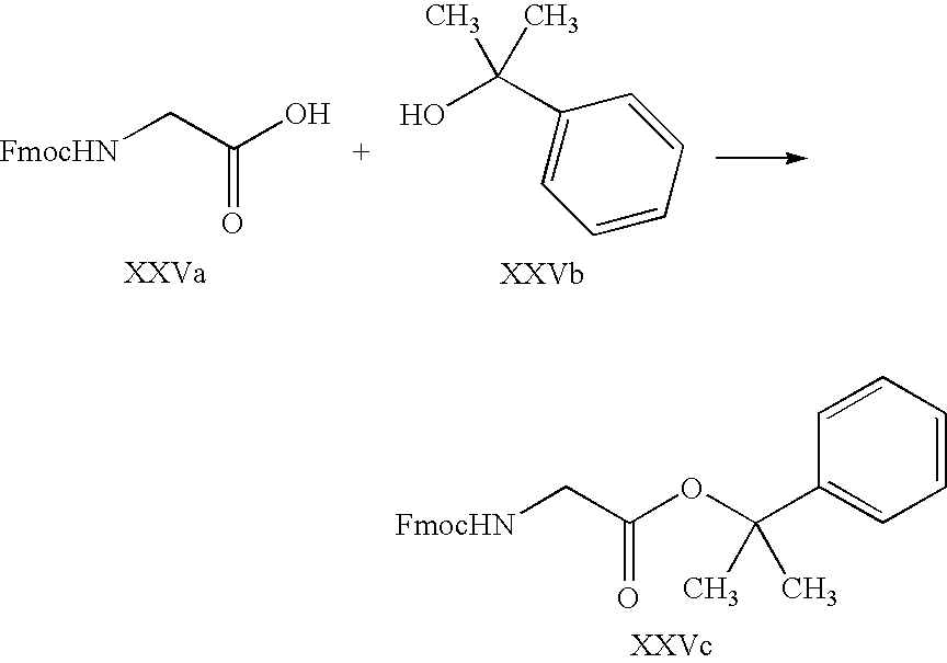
[FmocHN]CC(=O)OC(C1=CC=CC=C1)(C)C.[FmocHN]CC(O)=O.OC(C1=CC=CC=C1)(C)C
